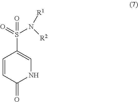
C1=CC(=O)NC=C1S(=O)(N([R2])[R1])=O
